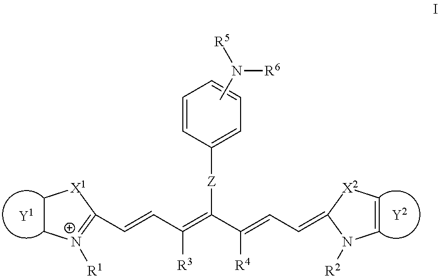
C1C[N+]([R1])=C(C=CC(=C(C(=CC=C2[X2]C=CN2[R2])[R4])[Z]C2=CC=CC=C2)[R3])[X1]1.CN([R6])[R5]
